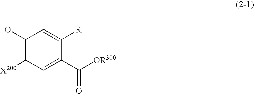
C1(OC)=C([X200])C=C(C([OR300])=O)C([R])=C1
